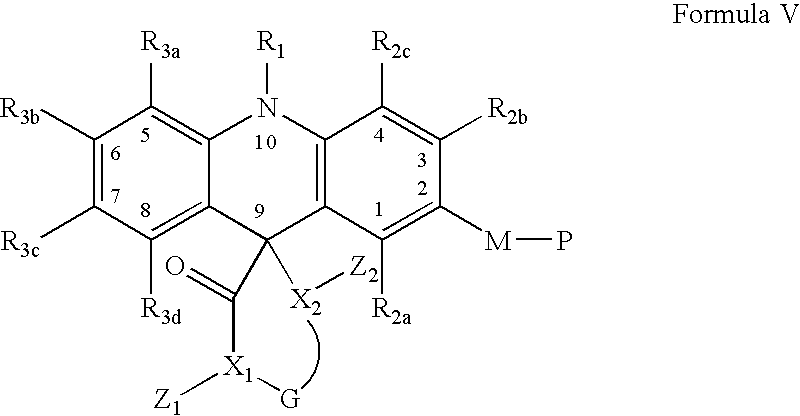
C1([R3b])=C([R3c])C([R3d])=C2C(=C1[R3a])N([R1])C1=C(C2(C(=O)[X1]([G])[Z1])[X2][Z2])C([R2a])=C([M]P)C([R2b])=C1[R2c]
